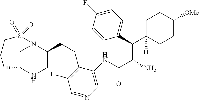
C1C([H])(C(C2=CC=C(F)C=C2)C(C(NC2=CN=CC(F)=C2CCC2CNC3CN2S(=O)(=O)CCC3)=O)N)CCC([OMe])C1
